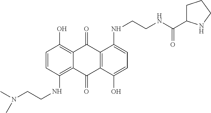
C1=CC(NCCN(C)C)=C2C(=C1O)C(=O)C1=C(C2=O)C(O)=CC=C1NCCNC(C1CCCN1)=O
